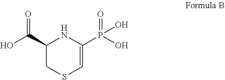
C1(C(O)=O)CSC=C(P(O)(=O)O)N1
